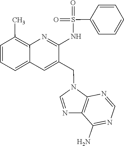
C1=CC=C2C(=C1C)N=C(NS(=O)(C1=CC=CC=C1)=O)C(CN1C=NC3=C1N=CN=C3N)=C2
